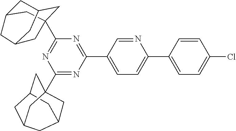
C1=CC(Cl)=CC=C1C1=CC=C(C2=NC(C34CC5CC(C3)CC(C4)C5)=NC(C34CC5CC(C3)CC(C4)C5)=N2)C=N1
